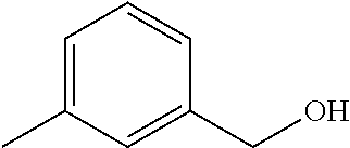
C1=C(C)C=C(CO)C=C1
